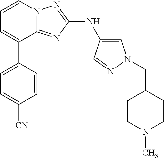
C1=C(C2=CC=CN3C2=NC(NC2=CN(CC4CCN(C)CC4)N=C2)=N3)C=CC([CN])=C1
